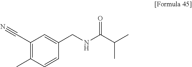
C1(C#N)=C(C)C=CC(CNC(C(C)C)=O)=C1
